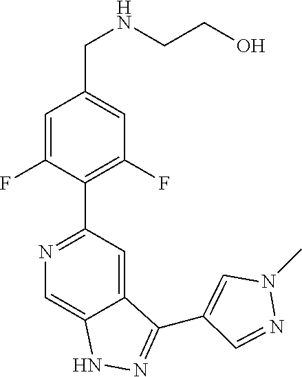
N1=C(C2=C(F)C=C(CNCCO)C=C2F)C=C2C(=C1)NN=C2C1=CN(C)N=C1
